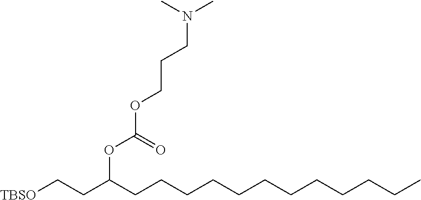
[TBSO]CCC(CCCCCCCCCCCC)OC(OCCCN(C)C)=O
